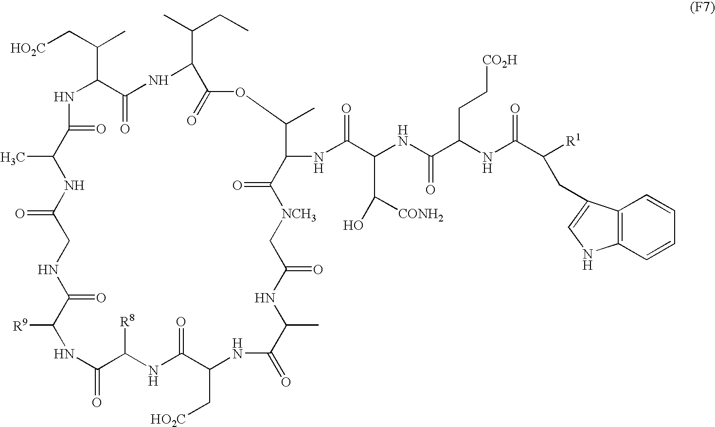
N1C(C(C[HO2C])C)C(=O)NC(C(CC)C)C(=O)OC(C)C(NC(C(NC(C(NC(C([R1])CC2=CNC3=C2C=CC=C3)=O)CC[CO2H])=O)C([CONH2])O)=O)C(=O)[NCH3]CC(=O)NC(C)C(=O)NC(C[HO2C])C(=O)NC([R8])C(=O)NC([R9])C(=O)NCC(=O)NC(C)C1=O
